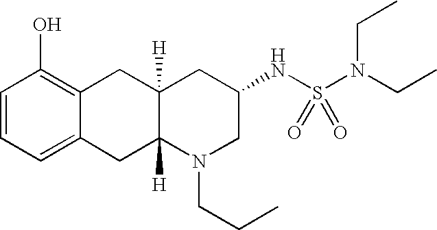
C1=CC=C2C(=C1O)CC1([H])C([H])(C2)N(CCC)CC(NS(N(CC)CC)(=O)=O)C1
